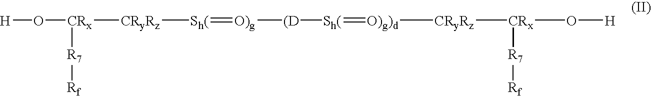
[H]O[CRx]([CRyRz][Sh(]=[O)g][(D][Sh(]=[O)g)d][CRyRz][CRx](O[H])[R7][Rf])[R7][Rf]
